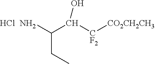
Cl.NC(CC)C(O)[CF2][CO2CH2CH3]
